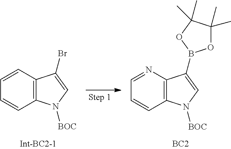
C1=CC2=C(C=C1)N([BOC])C=C2Br.C1=NC2=C(C=C1)N([BOC])C=C2B1OC(C)(C)C(C)(C)O1.[BC2]
